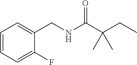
C1=CC=C(F)C(CNC(C(CC)(C)C)=O)=C1
